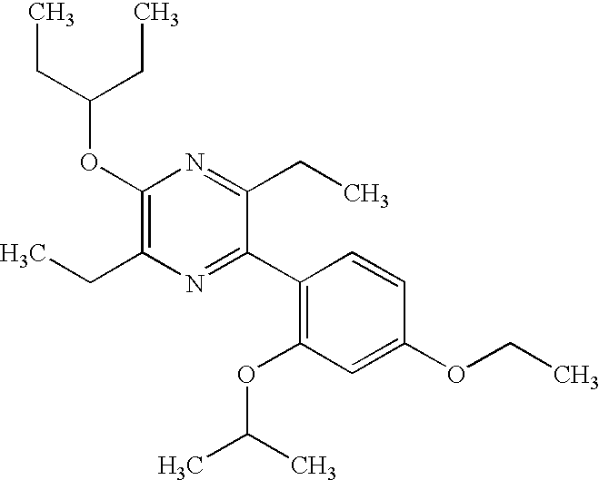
C1(OC(CC)CC)=C(CC)N=C(C2=C(OC(C)C)C=C(OCC)C=C2)C(CC)=N1
